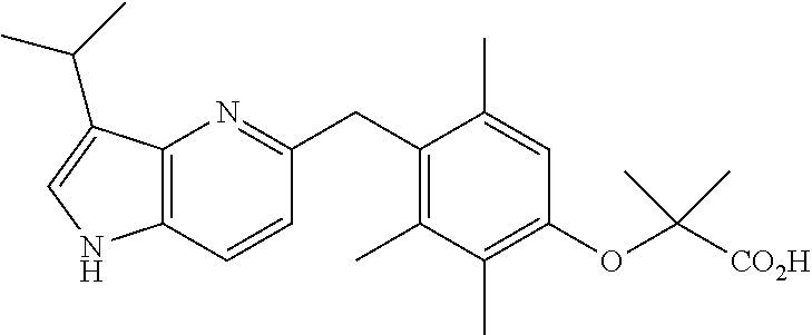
C12=C(C=CC(CC3=C(C)C(C)=C(OC([CO2H])(C)C)C=C3C)=N1)NC=C2C(C)C
